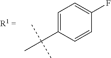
C1=C(C(C)(C)C)C=CC(F)=C1
